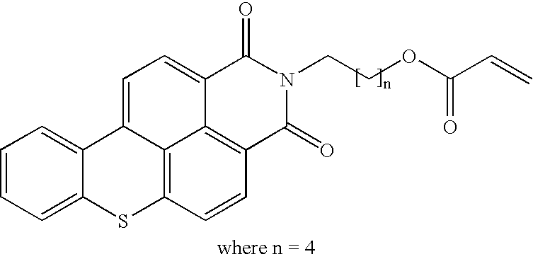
C1=CC=C2C(=C1)C1=CC=C3C4=C(C=CC(=C14)S2)C(=O)N(CCOC(C=C)=O)C3=O
